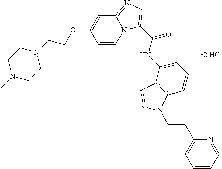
C1(NC(=O)C2=CN=C3N2C=CC(OCCN2CCN(C)CC2)=C3)=CC=CC2=C1C=NN2CCC1=CC=CC=N1
